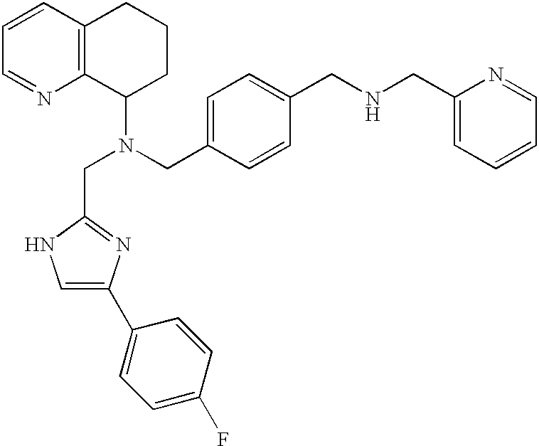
C12=C(C=CC=N1)CCCC2N(CC1=CC=C(CNCC2=CC=CC=N2)C=C1)CC1=NC(C2=CC=C(F)C=C2)=CN1
